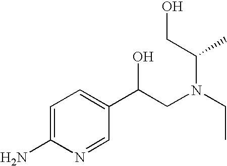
NC1=CC=C(C(CN(C(C)CO)CC)O)C=N1
